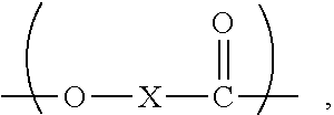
[X](C(C)=O)OC
